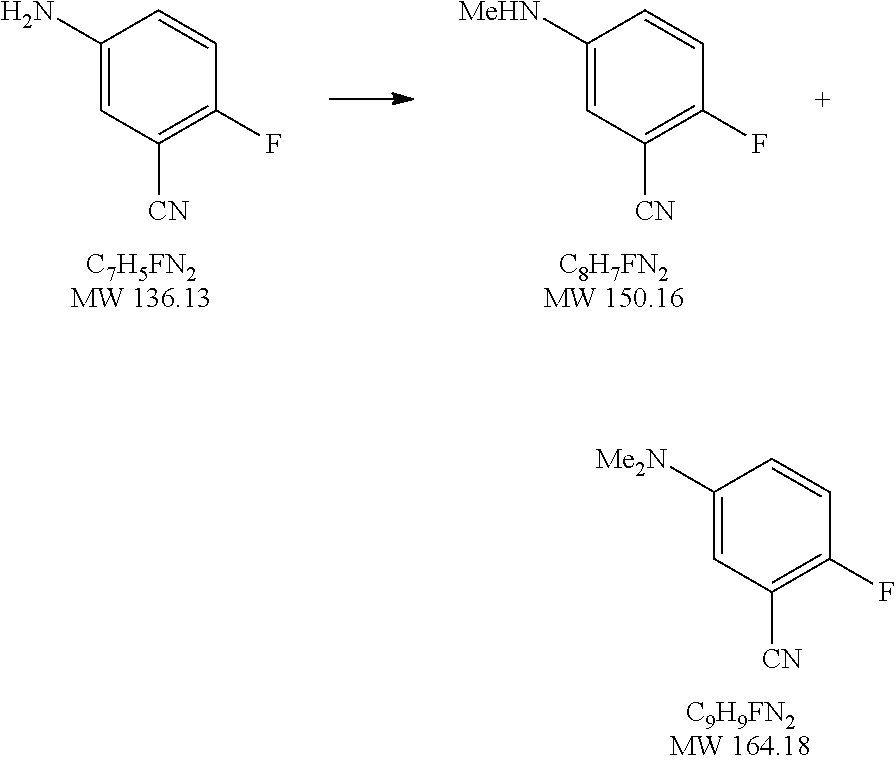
C1([Me2N])=CC([CN])=C(F)C=C1.C1([MeHN])=CC([CN])=C(F)C=C1.C1(N)=CC([CN])=C(F)C=C1
